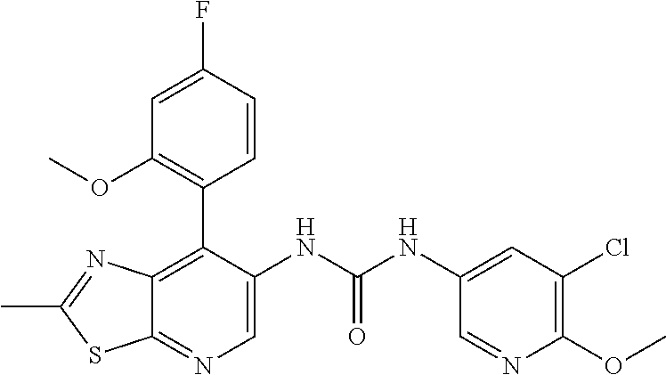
C12=C(C3=C(OC)C=C(F)C=C3)C(NC(NC3=CC(Cl)=C(OC)N=C3)=O)=CN=C1SC(C)=N2
